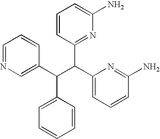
C1=NC=C(C(C(C2=CC=CC(N)=N2)C2=NC(N)=CC=C2)C2=CC=CC=C2)C=C1
